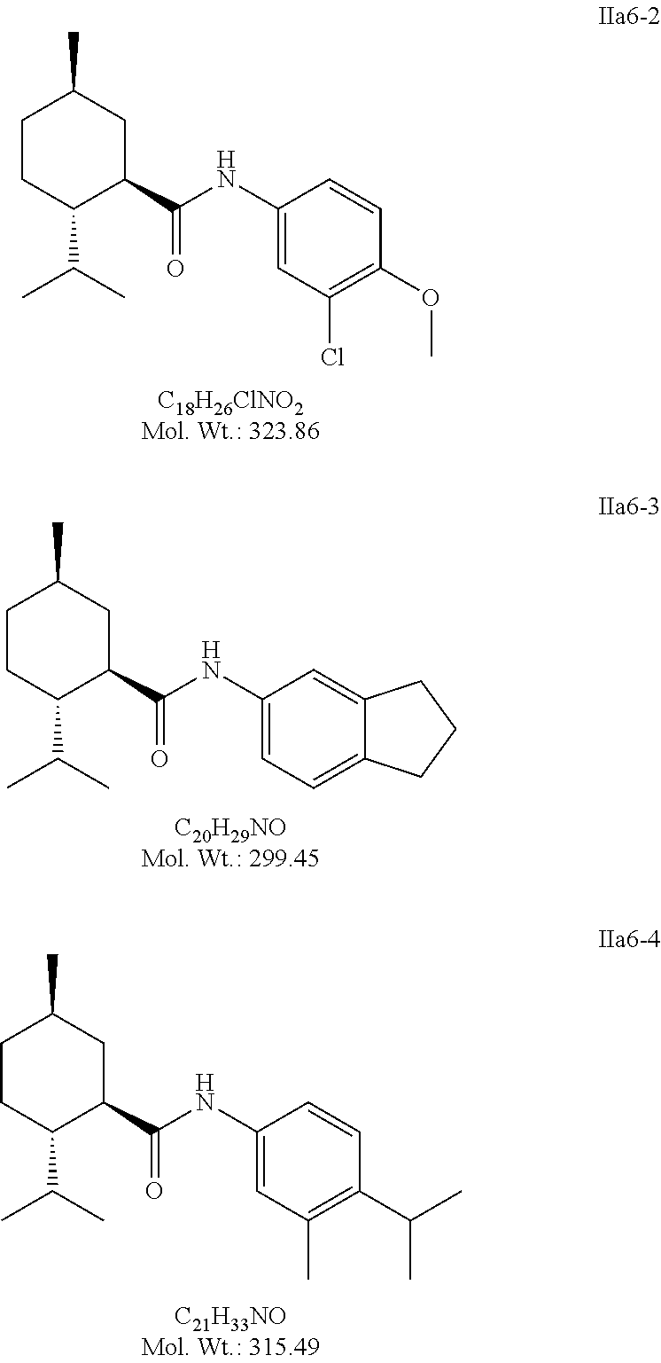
C1CC(C(C)C)C(C(NC2=CC(Cl)=C(OC)C=C2)=O)CC1C.C1CC(C(C)C)C(C(NC2=CC=C3C(=C2)CCC3)=O)CC1C.C1CC(C(C)C)C(C(NC2=CC(C)=C(C(C)C)C=C2)=O)CC1C
